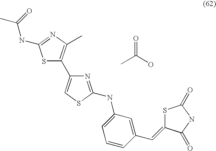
S1C(C2=CSC(NC3=CC=CC(C=C4SC(=O)NC4=O)=C3)=N2)=C(C)N=C1NC(C)=O.O=C(O)C
